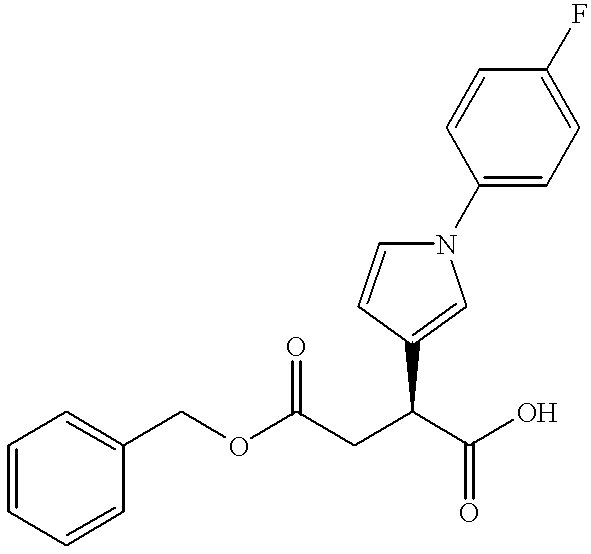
C1=CC=CC(COC(CC(C(=O)O)C2=CN(C3=CC=C(F)C=C3)C=C2)=O)=C1
